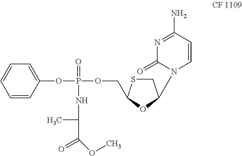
C1=CC=CC(OP(=O)(NC(C)C(OC)=O)OCC2SCC(N3C=CC(N)=NC3=O)O2)=C1
